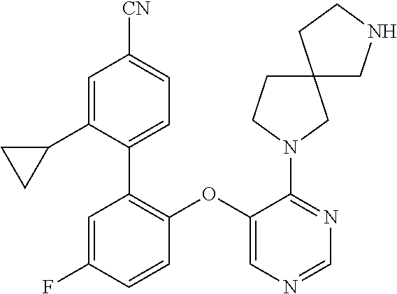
C1=C(F)C=CC(OC2=CN=CN=C2N2CC3(CC2)CNCC3)=C1C1=CC=C([CN])C=C1C1CC1
